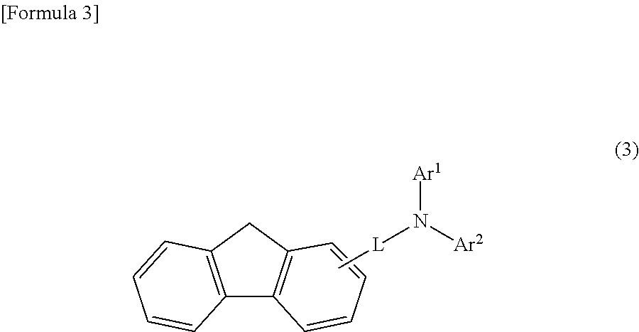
C12=C(CC3=C1C=CC=C3)C=CC=C2.C[L]N([Ar2])[Ar1]
